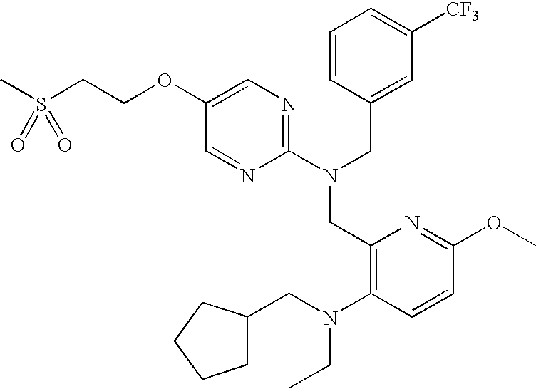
C1(OCCS(C)(=O)=O)=CN=C(N(CC2=CC([CF3])=CC=C2)CC2=C(N(CC3CCCC3)CC)C=CC(OC)=N2)N=C1
